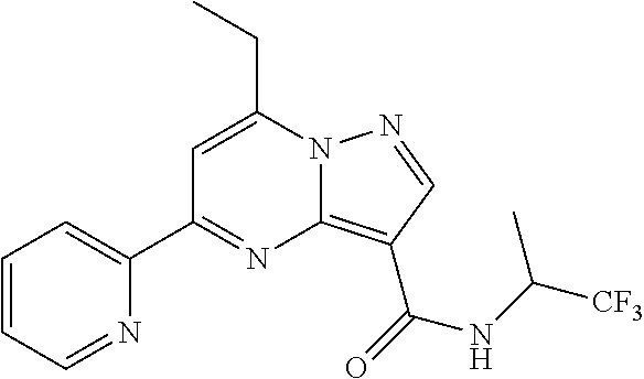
C1=C(CC)N2C(=C(C(=O)NC([CF3])C)C=N2)N=C1C1=CC=CC=N1
